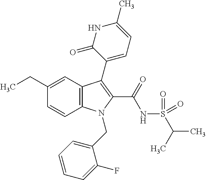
C1(CC)=CC2=C(C=C1)N(CC1=CC=CC=C1F)C(C(NS(C(C)C)(=O)=O)=O)=C2C1=CC=C(C)NC1=O
